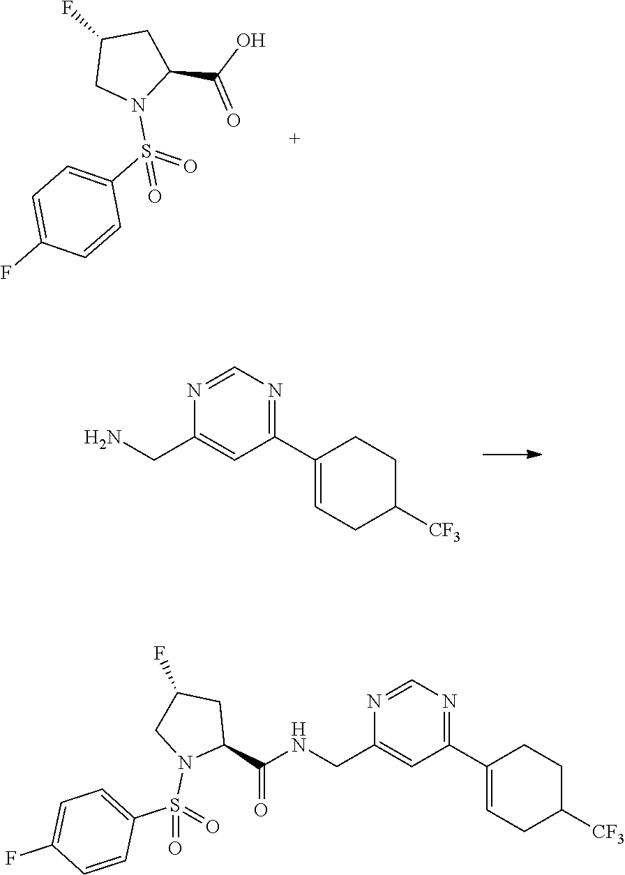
C1(S(=O)(N2C(C(O)=O)CC(F)C2)=O)=CC=C(F)C=C1.C1(C2=CCC([CF3])CC2)=NC=NC(CN)=C1.C1(C2=CCC([CF3])CC2)=NC=NC(CNC(C2CC(F)CN2S(=O)(C2=CC=C(F)C=C2)=O)=O)=C1
